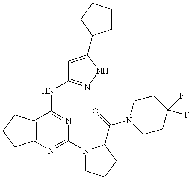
C12=C(C(NC3=NNC(C4CCCC4)=C3)=NC(N3CCCC3C(=O)N3CCC(F)(F)CC3)=N1)CCC2
